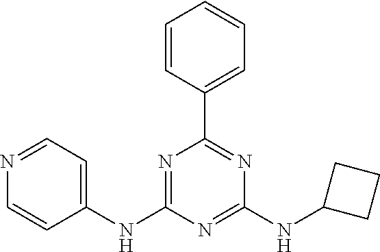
C1=CC(C2=NC(NC3CCC3)=NC(NC3=CC=NC=C3)=N2)=CC=C1
